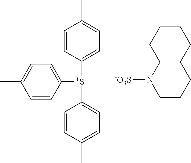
C1([S+](C2=CC=C(C)C=C2)C2=CC=C(C)C=C2)=CC=C(C)C=C1.[-O3S]N1CCCC2C1CCCC2
